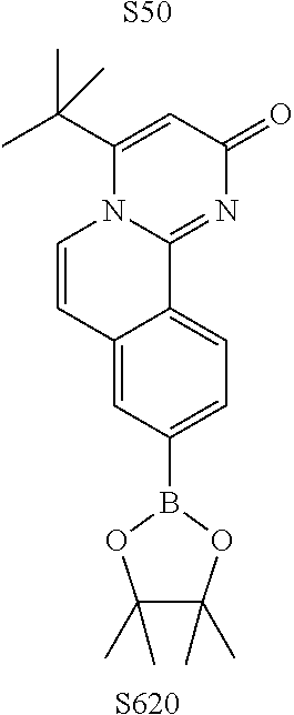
C1(C(C)(C)C)=CC(=O)N=C2N1C=CC1=CC(B3OC(C)(C)C(C)(C)O3)=CC=C21.[S50].[S620]
